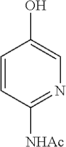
OC1=CN=C([NHAc])C=C1
